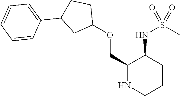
O(CC1NCCCC1NS(C)(=O)=O)C1CCC(C2=CC=CC=C2)C1
